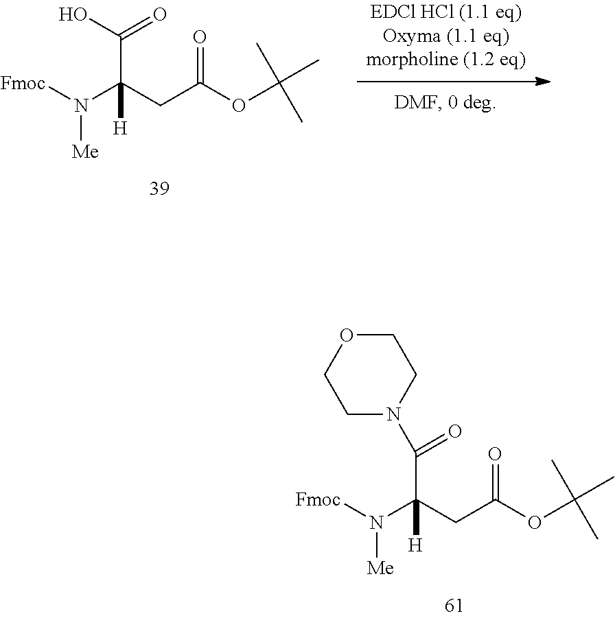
[Fmoc]N(C(CC(=O)OC(C)(C)C)(C(=O)O)[H])[Me].[Fmoc]N(C(CC(=O)OC(C)(C)C)(C(N1CCOCC1)=O)[H])[Me]
